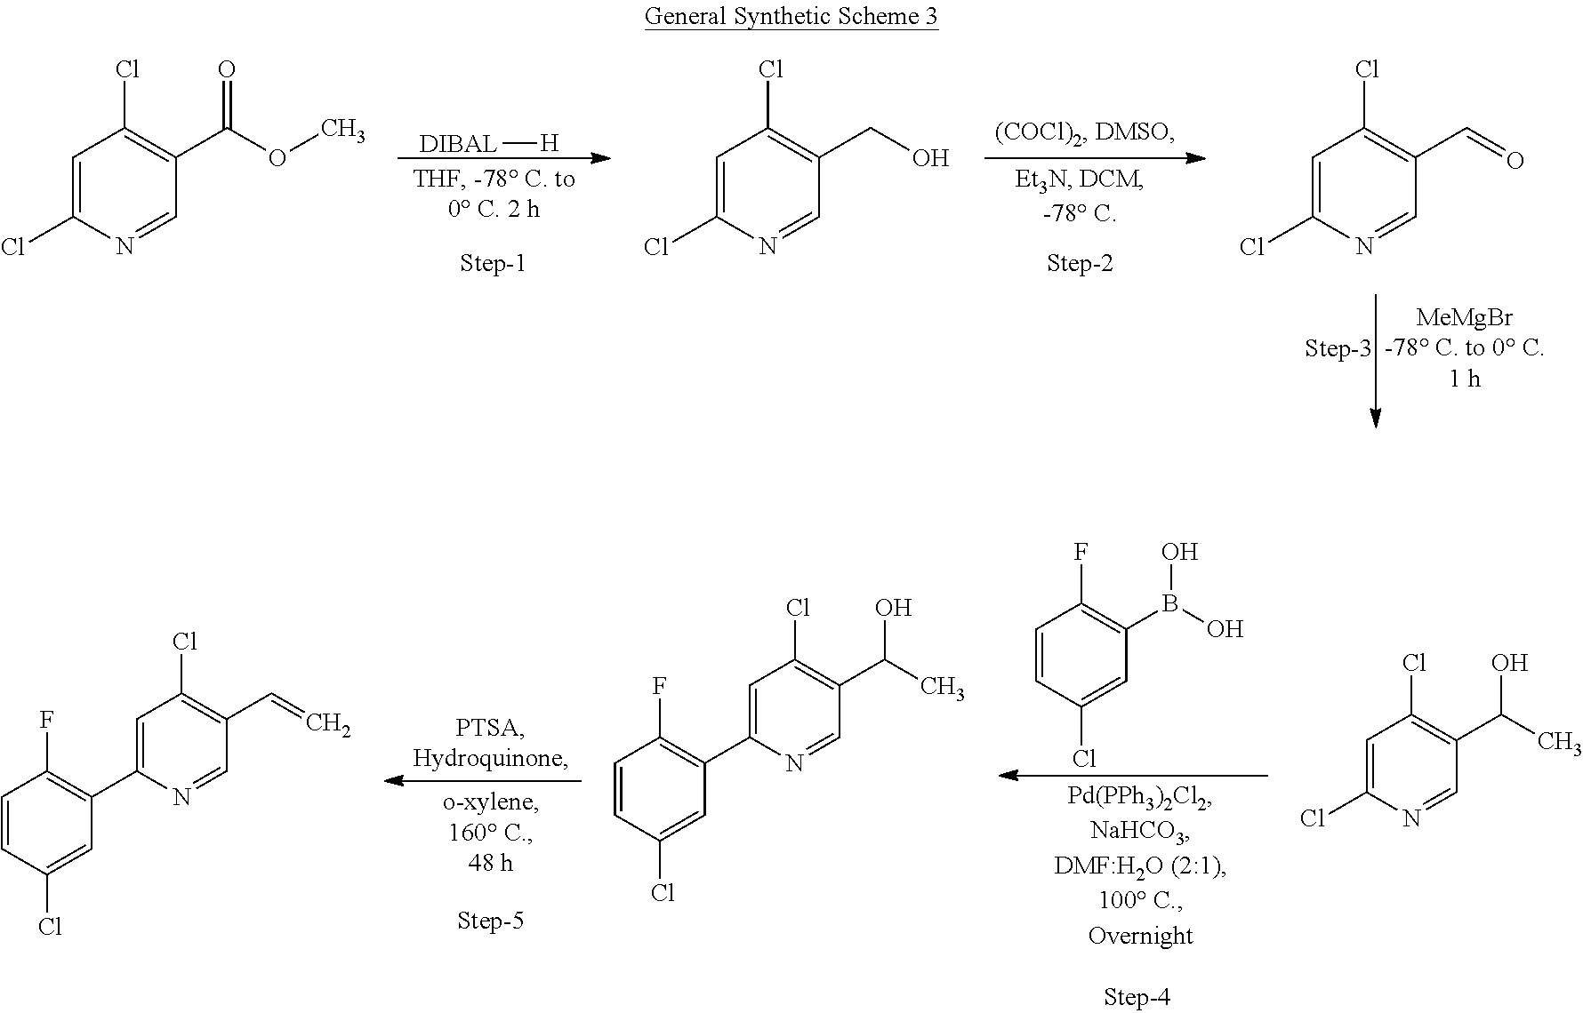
[DIBAL][H].C1=C(Cl)N=CC(C(OC)=O)=C1Cl.C1=C(Cl)N=CC(CO)=C1Cl.C1=C(Cl)N=CC(C=O)=C1Cl.C1=CC(Cl)=CC(B(O)O)=C1F.C1=C(Cl)N=CC(C(C)O)=C1Cl.C1=CC(Cl)=CC(C2=CC(Cl)=C(C(C)O)C=N2)=C1F.C1=CC(Cl)=CC(C2=CC(Cl)=C(C=C)C=N2)=C1F
